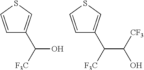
C1=CSC=C1C([F3C])O.C1=CSC=C1C([F3C])C([CF3])O
